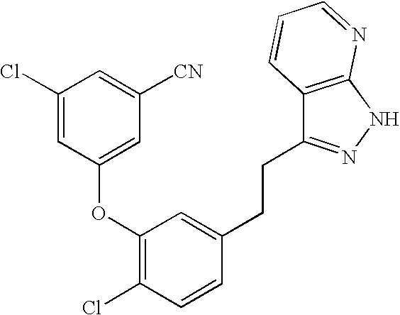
O(C1=C(Cl)C=CC(CCC2=NNC3=C2C=CC=N3)=C1)C1=CC([CN])=CC(Cl)=C1
